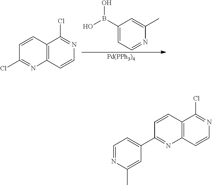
C1=CC2=C(N=C1Cl)C=CN=C2Cl.C1(B(O)O)=CC=NC(C)=C1.[Pd(PPh3)4].C1=CC2=C(N=C1C1=CC=NC(C)=C1)C=CN=C2Cl
